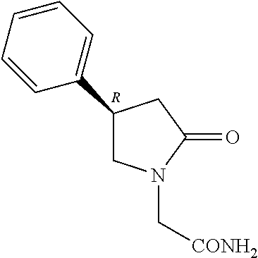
C1(C2=CC=CC=C2)CN(C[CONH2])C(=O)C1.[R]
